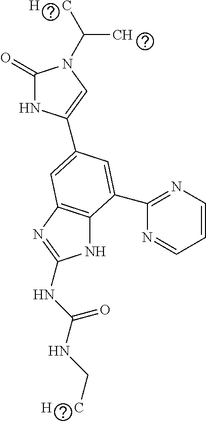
N1C2=C(N=C1NC(NC[H      C])=O)C=C(C1=CN(C([H      C])C)C(=O)N1)C=C2C1=NC=CC=N1
